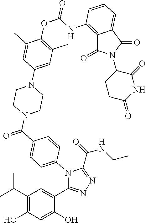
C1(C2=CC(C(C)C)=C(O)C=C2O)=NN=C(C(=O)NCC)N1C1=CC=C(C(N2CCN(C3=CC(C)=C(OC(NC4=C5C(=O)N(C6CCC(=O)NC6=O)C(=O)C5=CC=C4)=O)C(C)=C3)CC2)=O)C=C1
